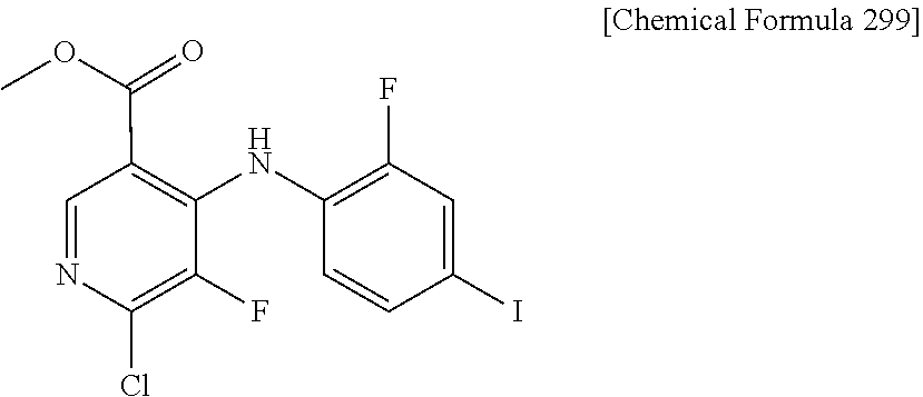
C1(F)=C(Cl)N=CC(C(OC)=O)=C1NC1=C(F)C=C(I)C=C1
